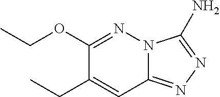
N12C(=NN=C1N)C=C(CC)C(OCC)=N2
